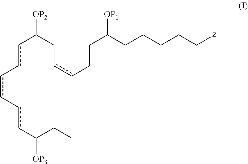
c(c-cc-ccC(CC)[OP3])C(Ccc-ccC(CCCCC[z])[OP1])[OP2]
